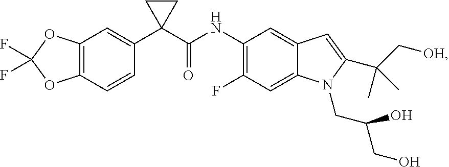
C1(NC(C2(C3=CC4=C(C=C3)OC(F)(F)O4)CC2)=O)=C(F)C=C2C(=C1)C=C(C(C[OH])(C)C)N2CC(O)CO
